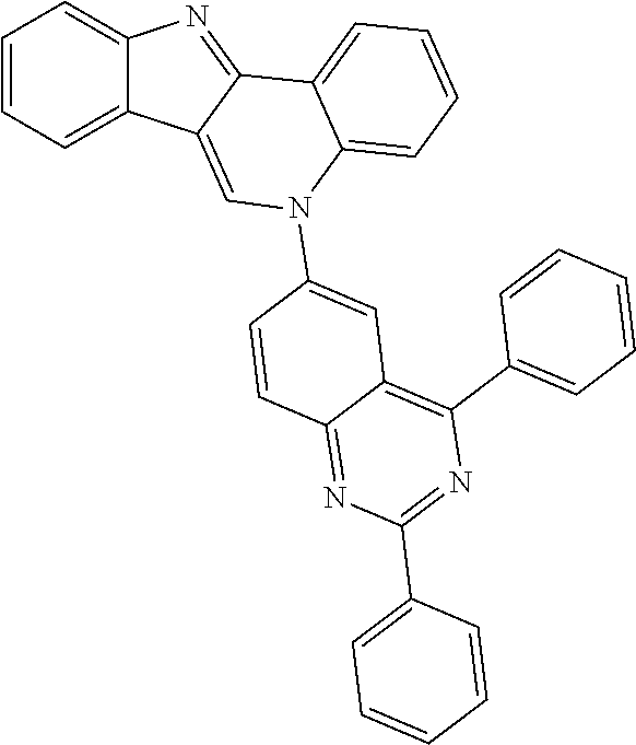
C1=CC=C2C(=C1)N=C1C2=CN(C2=CC3=C(C4=CC=CC=C4)N=C(C4=CC=CC=C4)N=C3C=C2)C2=CC=CC=C12
